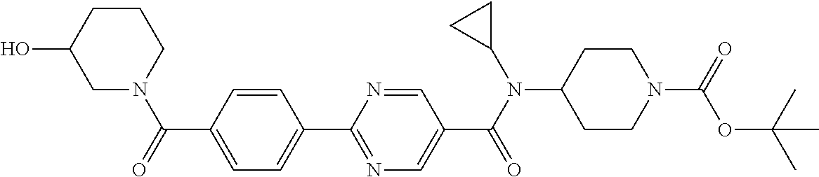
C1(C(=O)N2CCCC(O)C2)=CC=C(C2=NC=C(C(N(C3CC3)C3CCN(C(=O)OC(C)(C)C)CC3)=O)C=N2)C=C1
